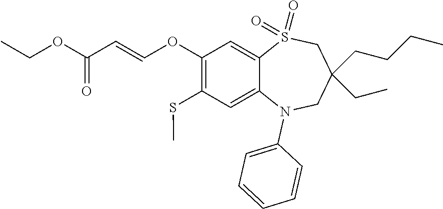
O(C(=O)C=COC1=C(SC)C=C2C(=C1)S(=O)(=O)CC(CC)(CCCC)CN2C1=CC=CC=C1)CC
